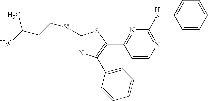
C1(NCCC(C)C)=NC(C2=CC=CC=C2)=C(C2=NC(NC3=CC=CC=C3)=NC=C2)S1
